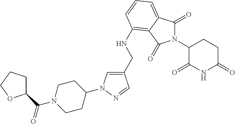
C1(CNC2=C3C(=CC=C2)C(=O)N(C2C(=O)NC(=O)CC2)C3=O)=CN(C2CCN(C(C3CCCO3)=O)CC2)N=C1
